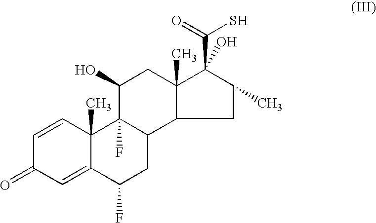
C1=CC2(C)C(=CC1=O)C(F)CC1C2(F)C(O)CC2(C)C1CC(C)C2(C(S)=O)O
